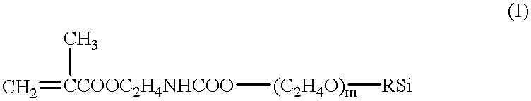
C=[CCOOC2H4NHCOO]([(C2H4O)m][RSi])C
